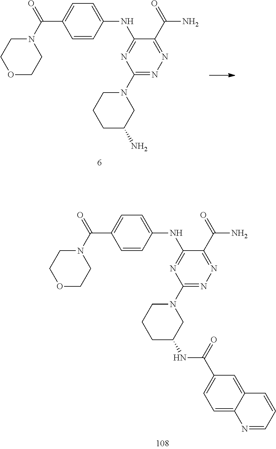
N(C1=NC(N2CCCC(N)C2)=NN=C1C(=O)N)C1=CC=C(C(N2CCOCC2)=O)C=C1.N(C1=NC(N2CCCC(NC(C3=CC=C4C(=C3)C=CC=N4)=O)C2)=NN=C1C(=O)N)C1=CC=C(C(N2CCOCC2)=O)C=C1
